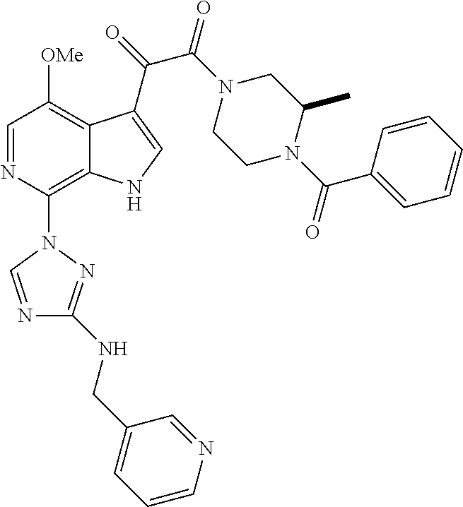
C1=NC(N2C=NC(NCC3=CC=CN=C3)=N2)=C2C(=C1[OMe])C(C(=O)C(N1CCN(C(C3=CC=CC=C3)=O)C(C)C1)=O)=CN2
